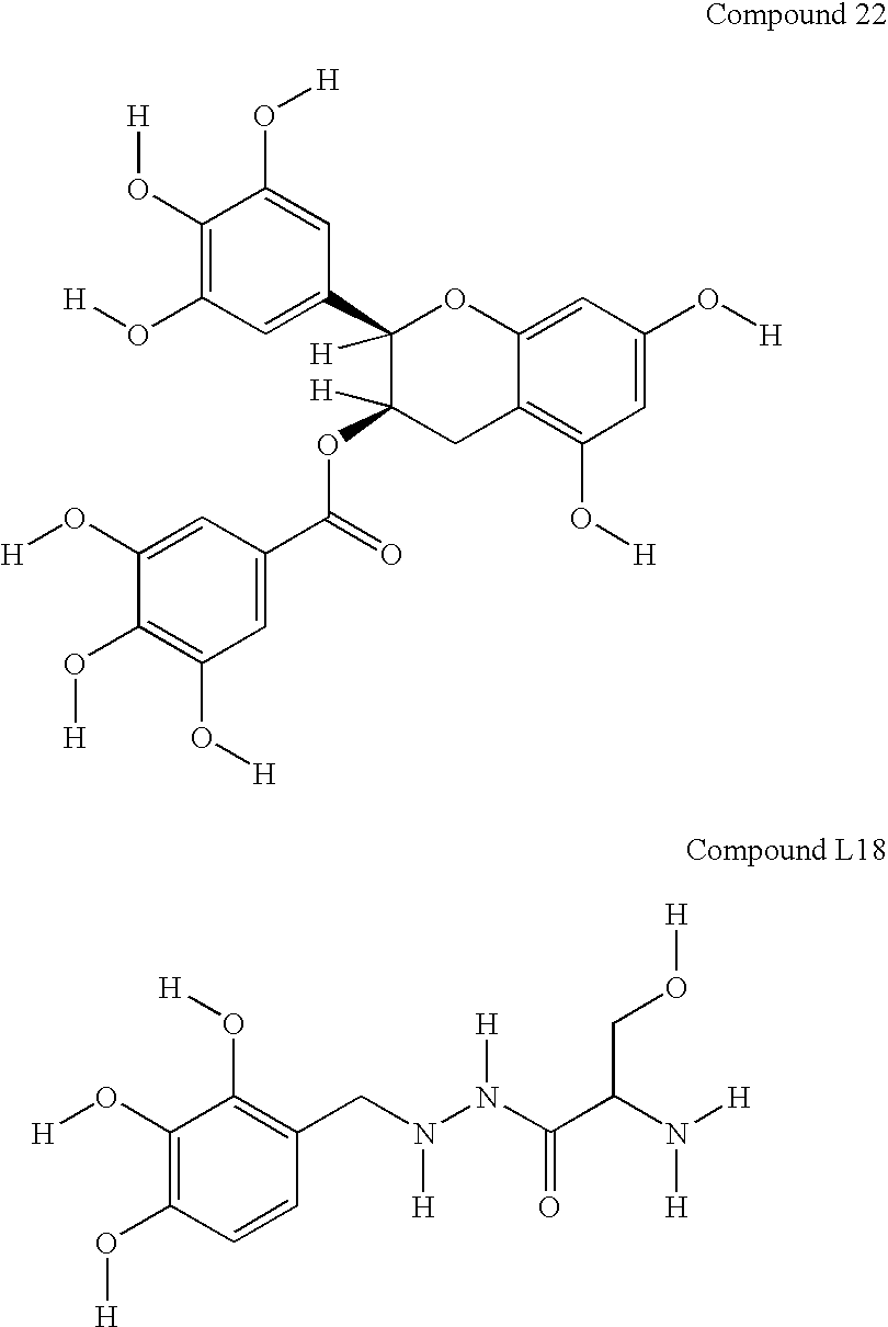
C1(O[H])=C(O[H])C=C(C2([H])C(OC(C3=CC(O[H])=C(O[H])C(O[H])=C3)=O)([H])CC3=C(O[H])C=C(O[H])C=C3O2)C=C1O[H].C1(O[H])=C(O[H])C=CC(CN(N(C(C(N([H])[H])CO[H])=O)[H])[H])=C1O[H]
